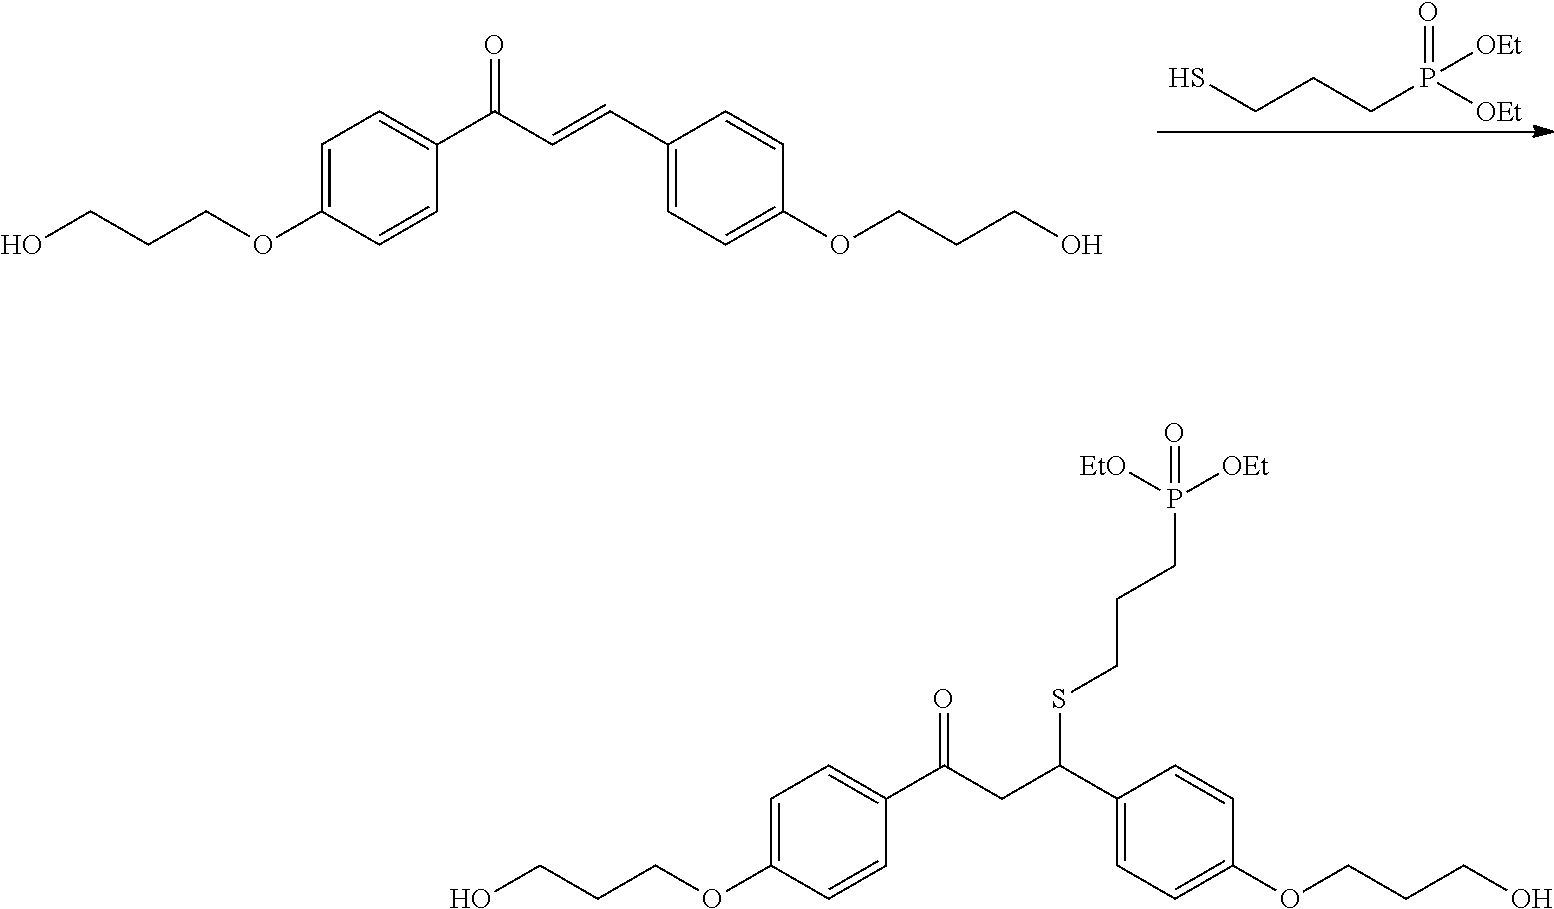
C(CP([OEt])(=O)[OEt])CS.C1=C(OCCCO)C=CC(C(=O)C=CC2=CC=C(OCCCO)C=C2)=C1.C1=C(OCCCO)C=CC(C(=O)CC(C2=CC=C(OCCCO)C=C2)SCCCP(=O)([EtO])[OEt])=C1
